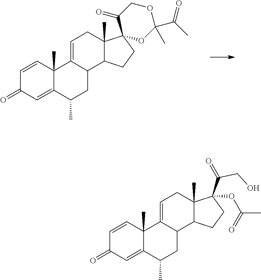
C1=CC2(C)C(=CC1=O)C(C)CC1C2=CCC2(C)C1CCC21OC(C(C)=O)(C)OCC1=O.C1=CC2(C)C(=CC1=O)C(C)CC1C2=CCC2(C)C1CCC2(C(=O)CO)OC(C)=O
